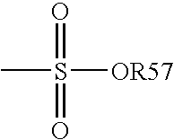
CS(=O)([OR57])=O
